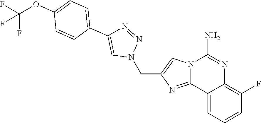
C(C1=CN2C(=N1)C1=CC=CC(F)=C1N=C2N)N1N=NC(C2=CC=C(OC(F)(F)F)C=C2)=C1
